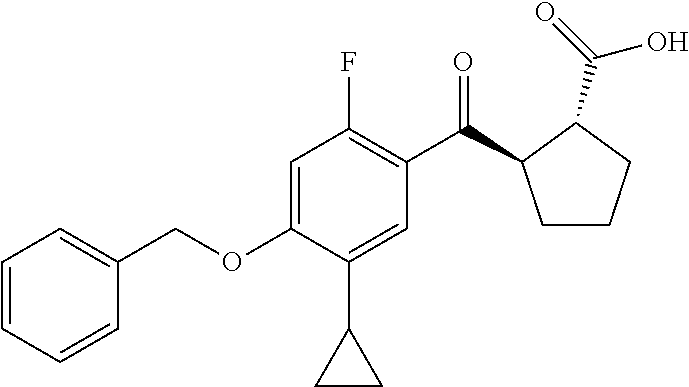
C1(COC2=CC(F)=C(C(=O)C3CCCC3C(=O)O)C=C2C2CC2)=CC=CC=C1
